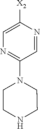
C1([X2])=CN=C(N2CCNCC2)C=N1
